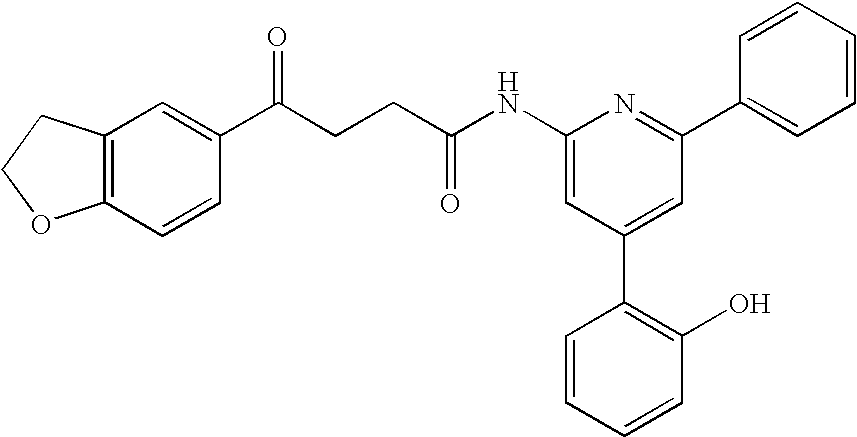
C1(NC(CCC(C2=CC3=C(C=C2)OCC3)=O)=O)=CC(C2=C(O)C=CC=C2)=CC(C2=CC=CC=C2)=N1
